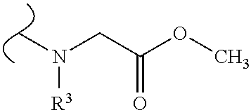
C(C(OC)=O)N(C)[R3]
